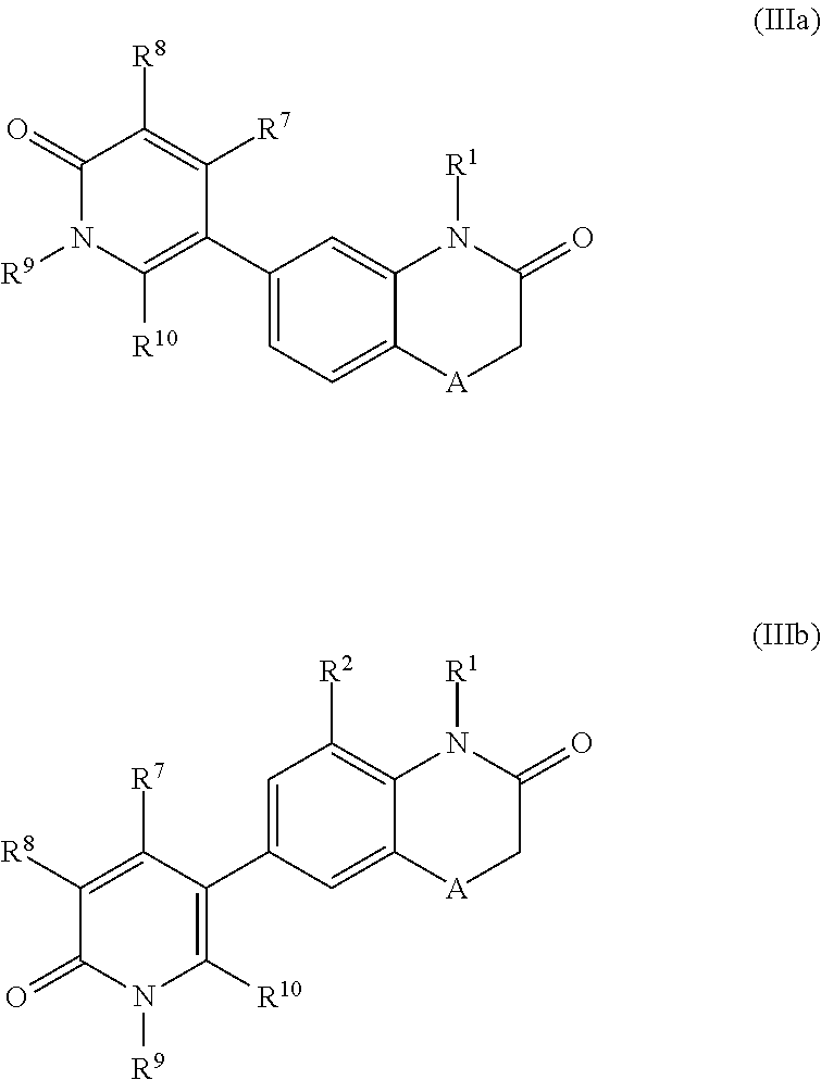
C1(=O)N([R9])C([R10])=C(C2=CC=C3C(=C2)N([R1])C(=O)C[A]3)C([R7])=C1[R8].C1([R8])=C([R7])C(C2=CC([R2])=C3C(=C2)[A]CC(=O)N3[R1])=C([R10])N([R9])C1=O
